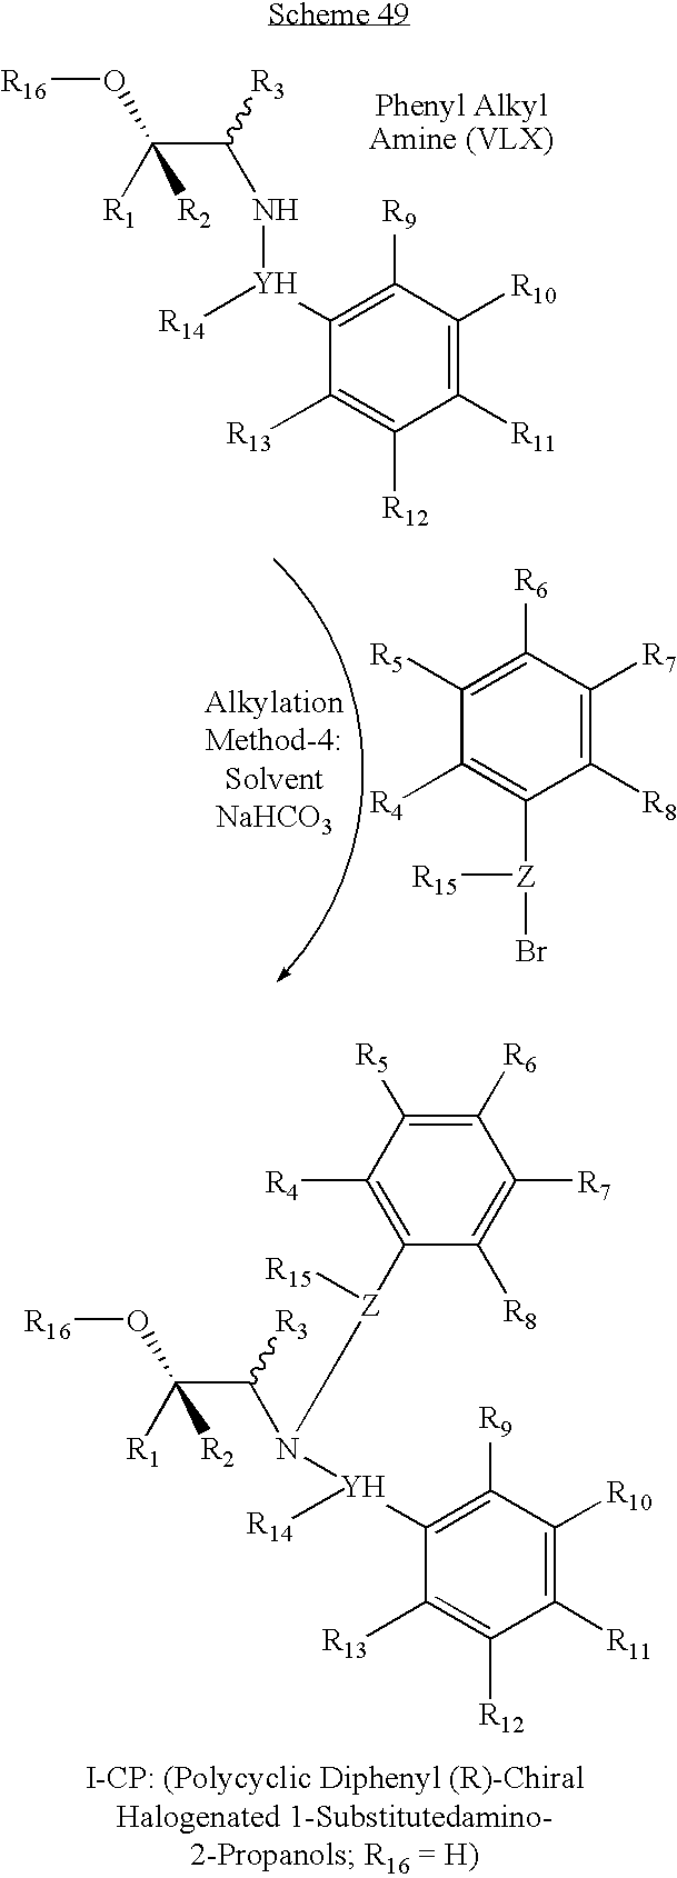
C(C([R3])N[Y]([R14])C1=C([R9])C([R10])=C([R11])C([R12])=C1[R13])([R1])(O[R16])[R2].C1([R4])=C([Z](Br)[R15])C([R8])=C([R7])C([R6])=C1[R5].C1([R13])=C([R12])C([R11])=C([R10])C([R9])=C1[Y]([R14])N(C(C([R1])(O[R16])[R2])[R3])[Z]([R15])C1=C([R4])C([R5])=C([R6])C([R7])=C1[R8]
